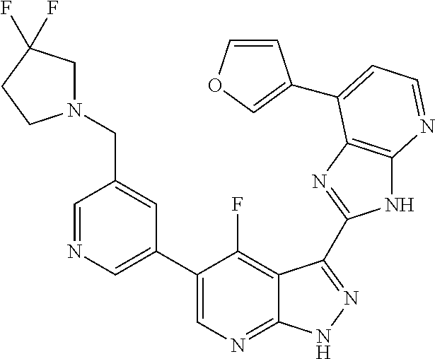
C1=NC=C(C2=CN=C3C(=C2F)C(C2=NC4=C(N2)N=CC=C4C2=COC=C2)=NN3)C=C1CN1CC(F)(F)CC1
